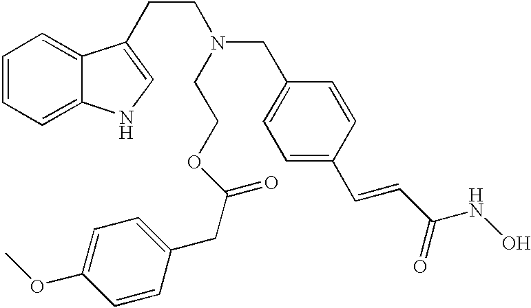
C1=CC=C2C(=C1)C(CCN(CC1=CC=C(C=CC(NO)=O)C=C1)CCOC(=O)CC1=CC=C(OC)C=C1)=CN2
